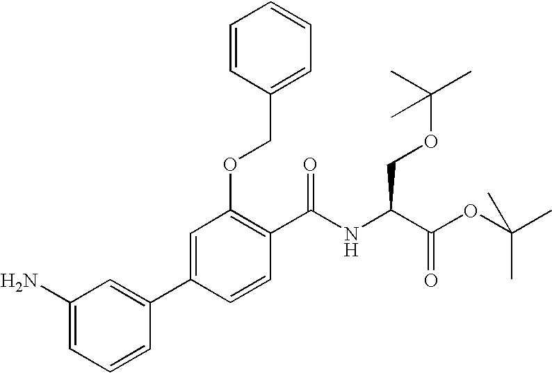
C1=C(C2=CC(N)=CC=C2)C=CC(C(NC(C(OC(C)(C)C)=O)COC(C)(C)C)=O)=C1OCC1=CC=CC=C1
